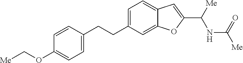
C1=CC(CCC2=CC=C3C(=C2)OC(C([Me])NC([Me])=O)=C3)=CC=C1OC[Me]
